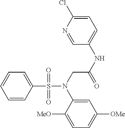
C1=CC(S(N(CC(NC2=CC=C(Cl)N=C2)=O)C2=CC([OMe])=CC=C2[MeO])(=O)=O)=CC=C1
